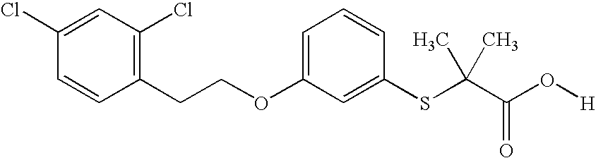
C1(CCOC2=CC=CC(SC(C(O[H])=O)(C)C)=C2)=C(Cl)C=C(Cl)C=C1
